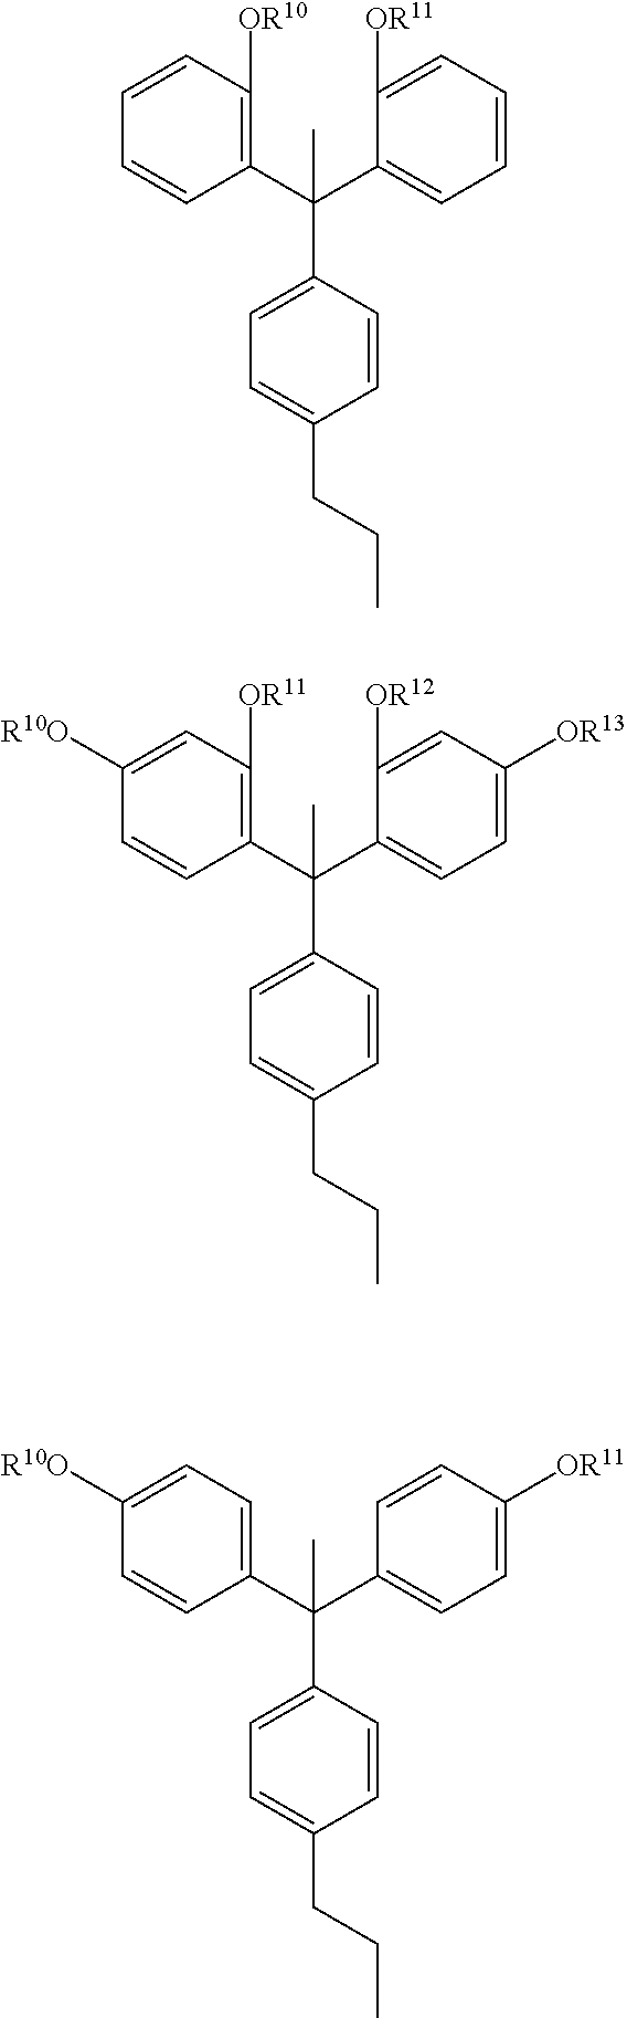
C1(C(C2=CC=CC=C2[OR11])(C2=CC=C(CCC)C=C2)C)=C([OR10])C=CC=C1.C1(C(C2=CC=C([OR13])C=C2[OR12])(C2=CC=C(CCC)C=C2)C)=C([OR11])C=C([R10O])C=C1.C1(C(C2=CC=C([OR11])C=C2)(C2=CC=C(CCC)C=C2)C)=CC=C([R10O])C=C1
